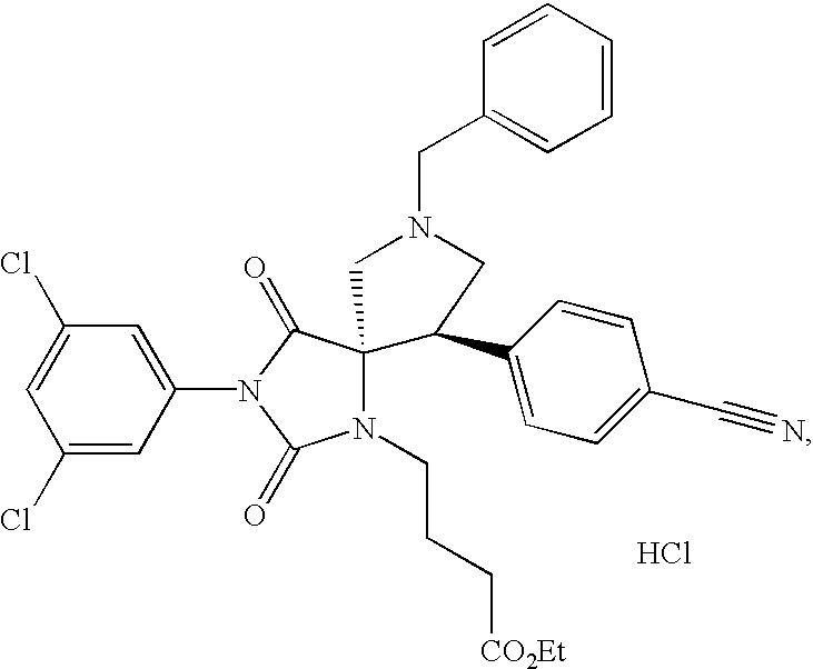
C1=C(Cl)C=C(N2C(=O)C3(N(CCC[CO2Et])C2=O)CN(CC2=CC=CC=C2)CC3C2=CC=C(C#N)C=C2)C=C1Cl.Cl
